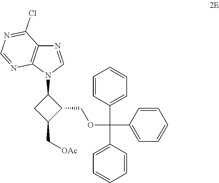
C1(N2C=NC3=C2N=CN=C3Cl)CC(C[OAc])C1COC(C1=CC=CC=C1)(C1=CC=CC=C1)C1=CC=CC=C1
